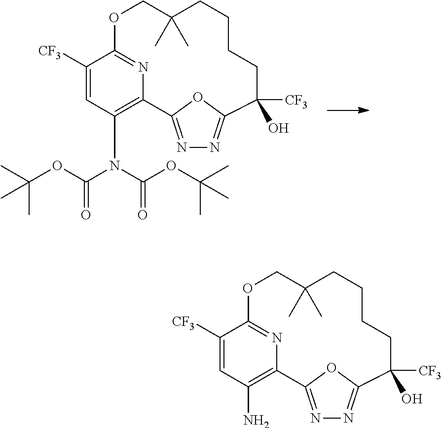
N1=C2OC(=N1)C([CF3])(O)CCCCC(C)(C)COC1=NC2=C(N(C(=O)OC(C)(C)C)C(=O)OC(C)(C)C)C=C1[CF3].N1=C2OC(=N1)C([CF3])(O)CCCCC(C)(C)COC1=NC2=C(N)C=C1[CF3]
